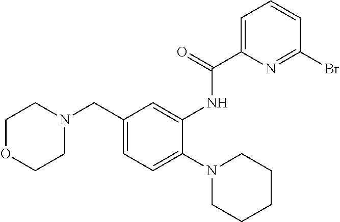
C1OCCN(CC2=CC=C(N3CCCCC3)C(NC(C3=CC=CC(Br)=N3)=O)=C2)C1
